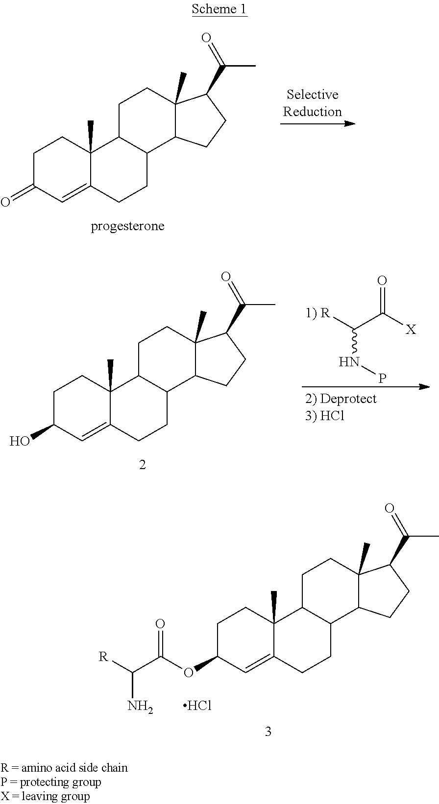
C1C(OC(C([R])N)=O)C=C2C(C)(C1)C1C(CC2)C2C(C)(CC1)C(C(C)=O)CC2.Cl.C1C(=O)C=C2C(C)(C1)C1C(CC2)C2C(C)(CC1)C(C(C)=O)CC2.C1C(O)C=C2C(C)(C1)C1C(CC2)C2C(C)(CC1)C(C(C)=O)CC2.C(NP)(C([X])=O)[R]
